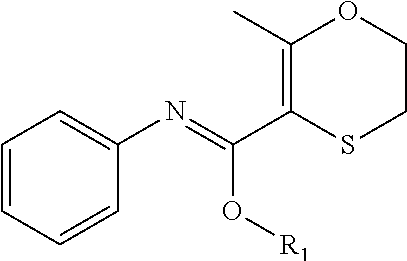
C1=CC=CC(N=C(C2=C(C)OCCS2)O[R1])=C1
